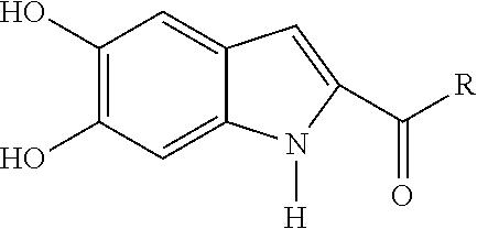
C1(O)=C(O)C=C2C(=C1)C=C(C([R])=O)N2[H]
